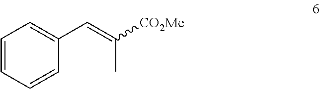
C1=CC=CC(C=C([CO2Me])C)=C1
